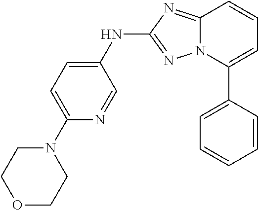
C1(NC2=NN3C(=N2)C=CC=C3C2=CC=CC=C2)=CC=C(N2CCOCC2)N=C1
